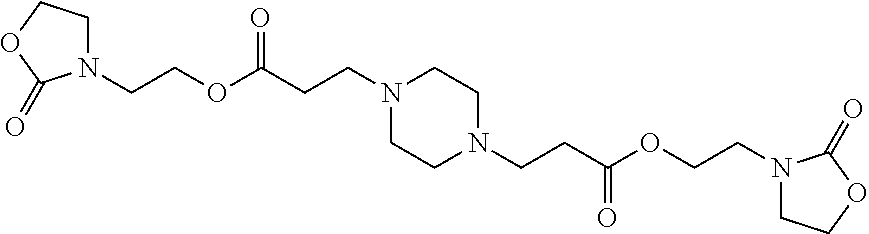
N1(CCC(OCCN2CCOC2=O)=O)CCN(CCC(OCCN2CCOC2=O)=O)CC1
